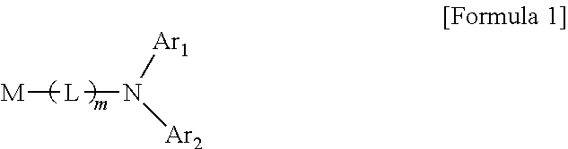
[M][L]N([Ar1])[Ar2]
